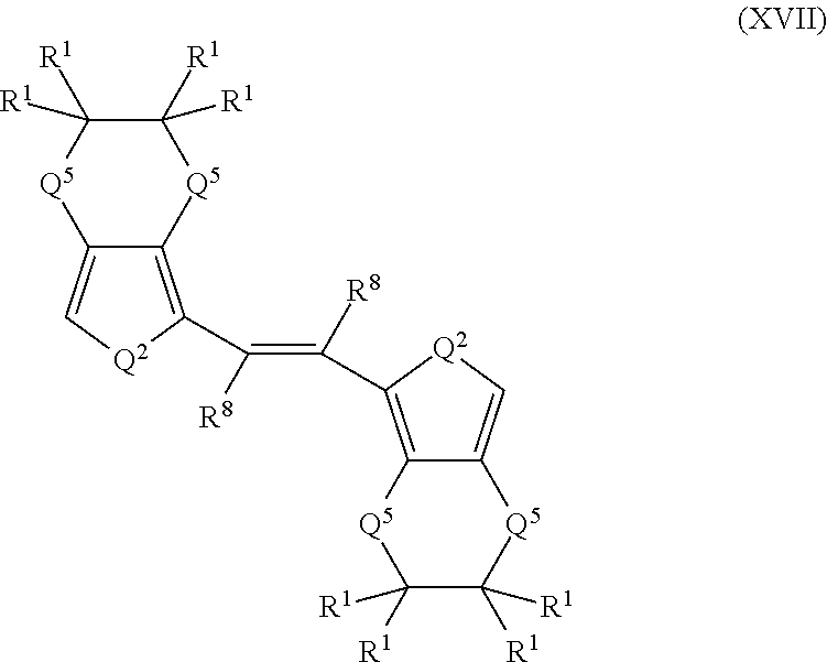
C12=C[Q2]C(C(=C([R8])C3=C4C(=C[Q2]3)[Q5]C([R1])([R1])C([R1])([R1])[Q5]4)[R8])=C1[Q5]C([R1])([R1])C([R1])([R1])[Q5]2
